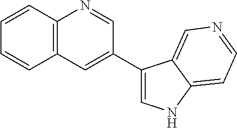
C12=C(C=CC=C1)N=CC(C1=CNC3=CC=NC=C13)=C2
